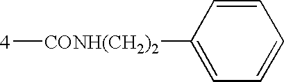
[4][CONH(CH2)2]C1=CC=CC=C1
